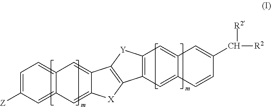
C1=C([Z])C=C2C(=C1)C=C1C(=C2)[X]C2=C1[Y]C1=C2C=C2C(=C1)C=C(C([R2])[R2])C=C2
